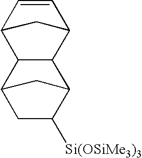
C12CC([Si(OSiMe3)3])C(C1)C1C2C2C=CC1C2
